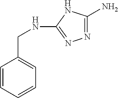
N1=C(N)NC(NCC2=CC=CC=C2)=N1
